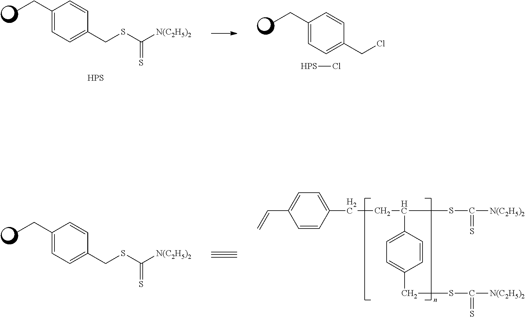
C1(CC)=CC=C(CSC([N(C2H5)2])=S)C=C1.[HPS].C1(CC)=CC=C(CCl)C=C1.[HPS]Cl.C1(CC)=CC=C(CSC([N(C2H5)2])=S)C=C1.C1=C(C=C)C=CC(CCC(SC([N(C2H5)2])=S)C2=CC=C(CSC([N(C2H5)2])=S)C=C2)=C1
